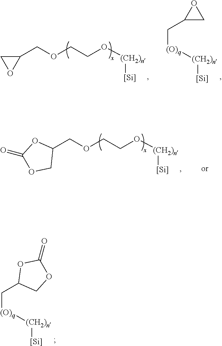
C1(COCCO[(CH2)n][Si])CO1.C1(C[(O)q][(CH2)n][Si])CO1.C1(COCCO[(CH2)n][Si])OC(=O)OC1.C1(C[(O)q][(CH2)n][Si])COC(=O)O1
